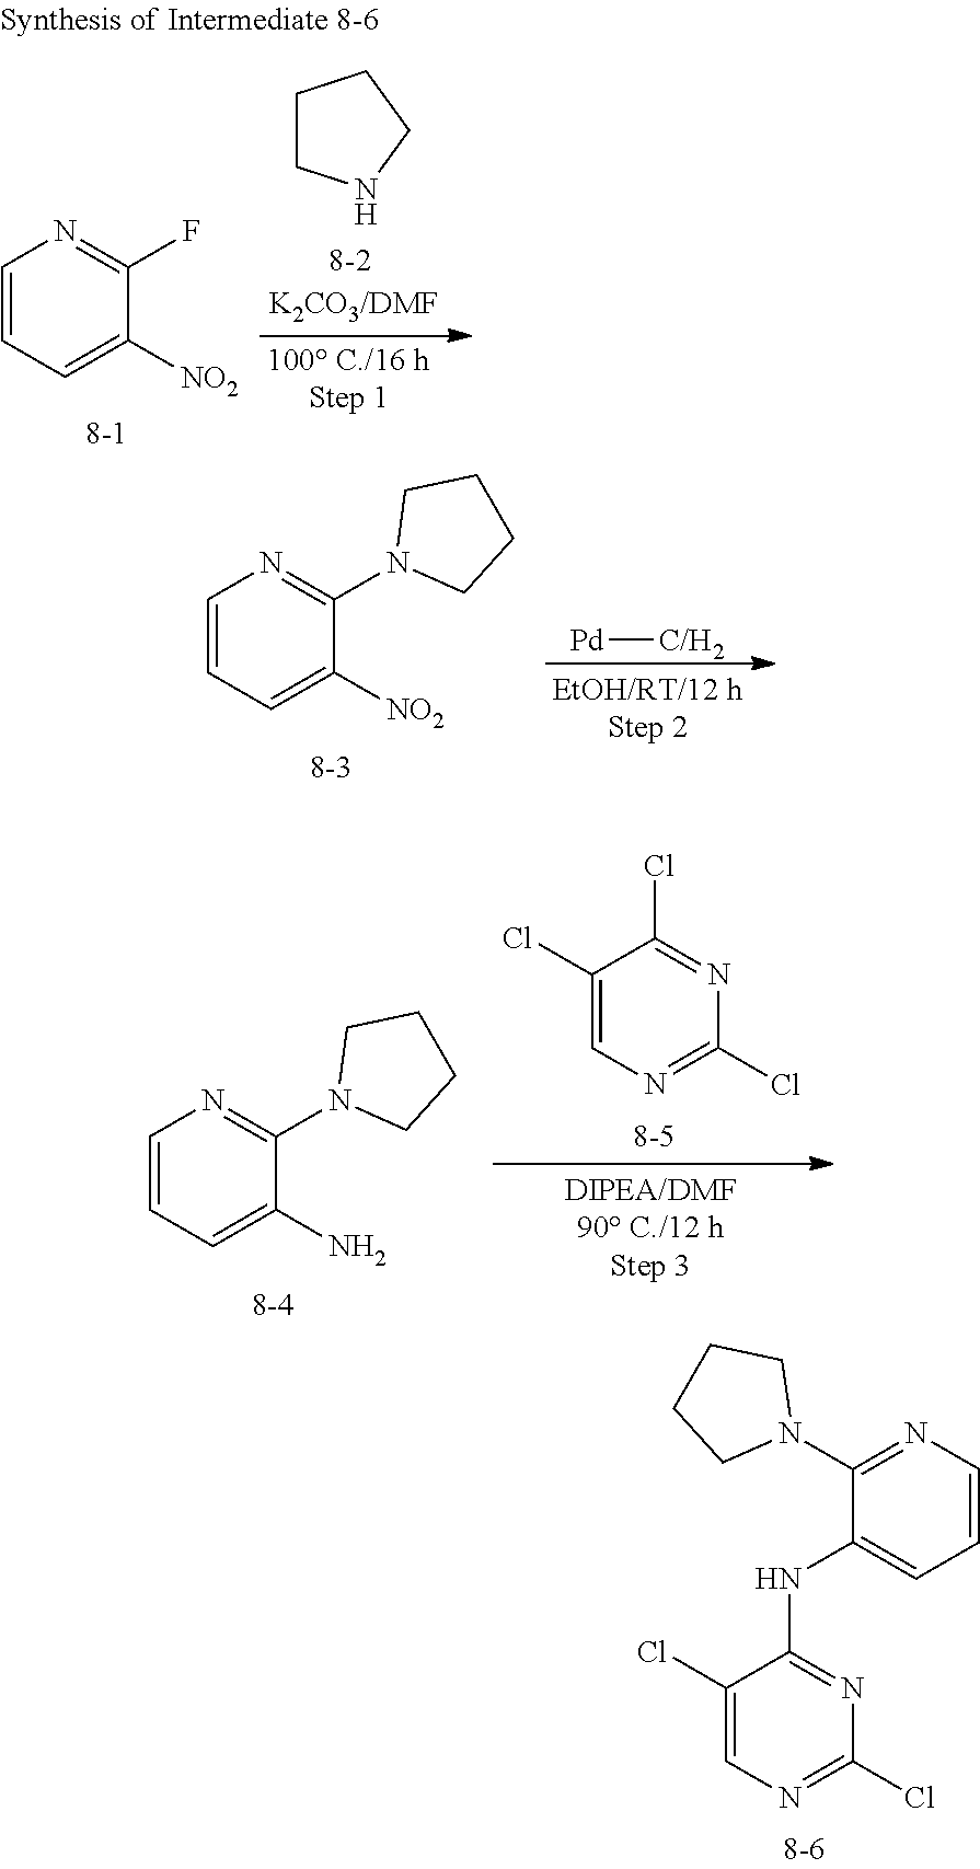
N1=C(Cl)N=C(NC2=CC=CN=C2N2CCCC2)C(Cl)=C1.[Pd][C/H2].N1(C2=NC=CC=C2[NO2])CCCC1.C1([NO2])=CC=CN=C1F.C1CNCC1.ClC1=NC=C(Cl)C(Cl)=N1.N1(C2=NC=CC=C2N)CCCC1
